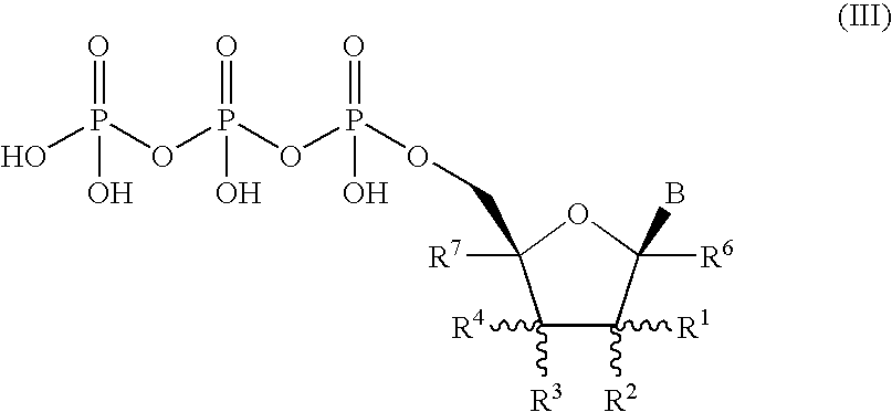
C1([R3])([R4])C([R2])([R1])C([R6])(B)OC1([R7])COP(OP(OP(O)(O)=O)(=O)O)(=O)O
